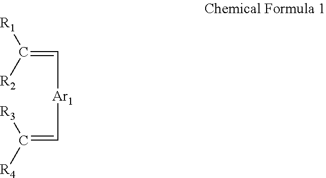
C(=C([R1])[R2])[Ar1]C=C([R3])[R4]
